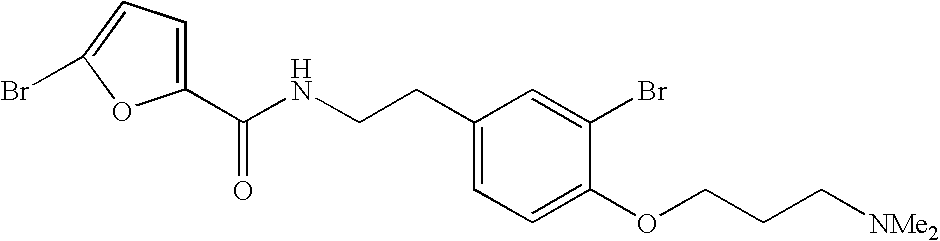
C1(C(NCCC2=CC=C(OCCC[NMe2])C(Br)=C2)=O)=CC=C(Br)O1
